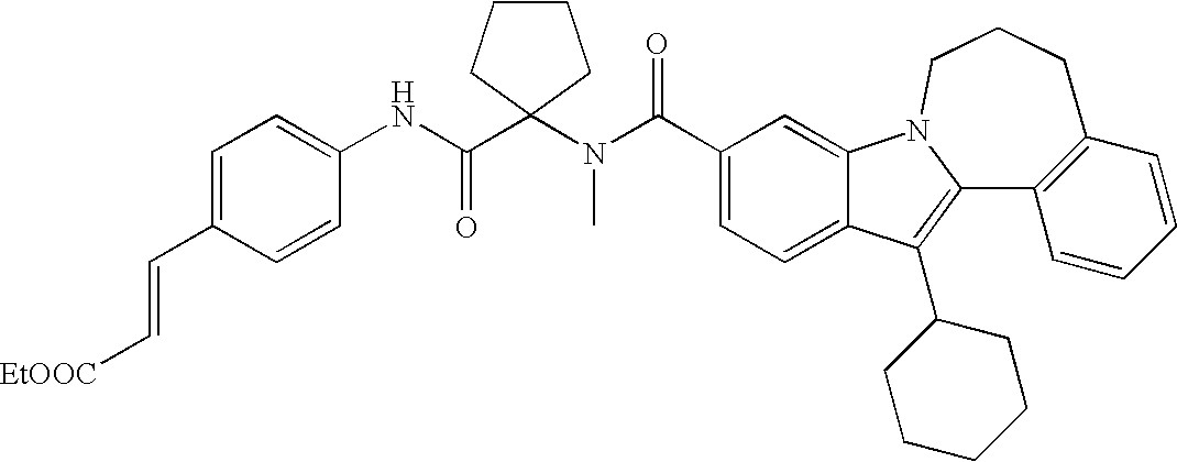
C1(C(N(C)C2(C(=O)NC3=CC=C(C=C[EtOOC])C=C3)CCCC2)=O)=CC=C2C(=C1)N1C(=C2C2CCCCC2)C2=C(C=CC=C2)CCC1
